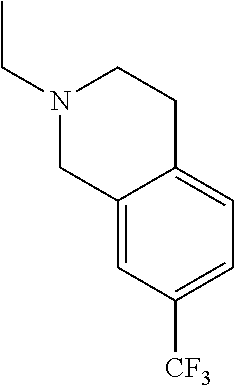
N1(CC)CC2=CC([CF3])=CC=C2CC1
